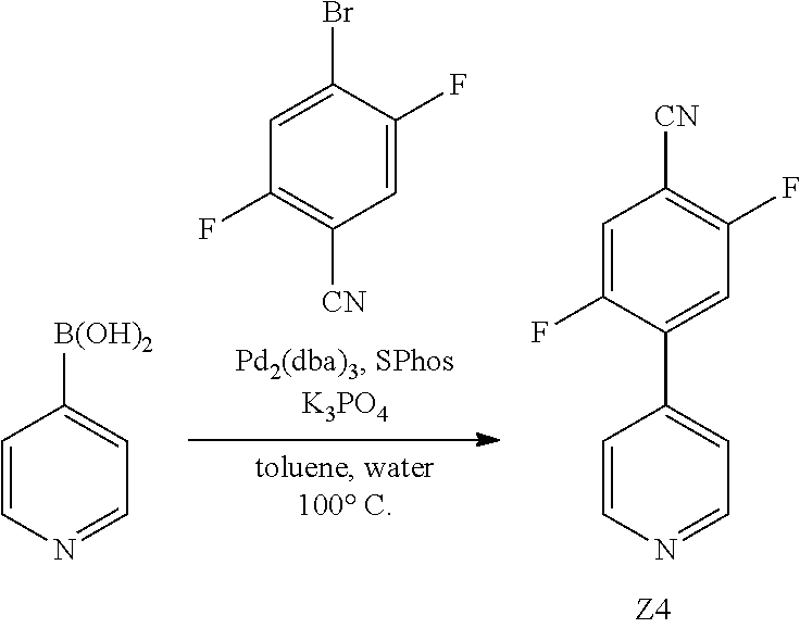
C1=CN=CC=C1[B(OH)2].C1=C(F)C(Br)=CC(F)=C1[CN].C1=CN=CC=C1C1=CC(F)=C([CN])C=C1F
